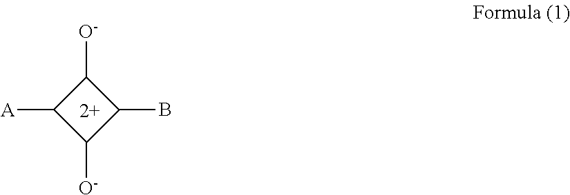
C1([A])C([O-])C(B)C1[O-]
